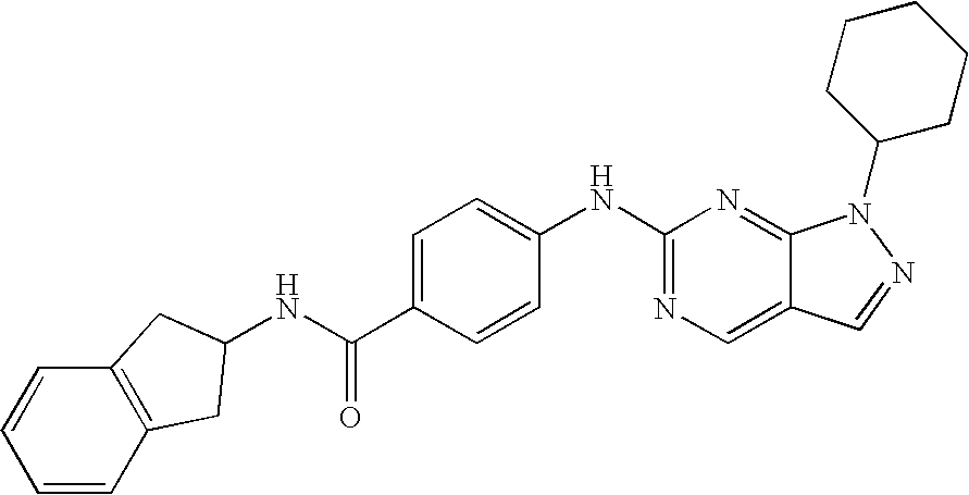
C1=CC(C(NC2CC3=C(C=CC=C3)C2)=O)=CC=C1NC1=NC=C2C(=N1)N(C1CCCCC1)N=C2
